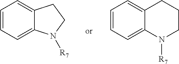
C1=CC=C2C(=C1)CCN2[R7].C1=CC=C2C(=C1)CCCN2[R7]
